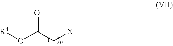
[X]CC(O[R4])=O
